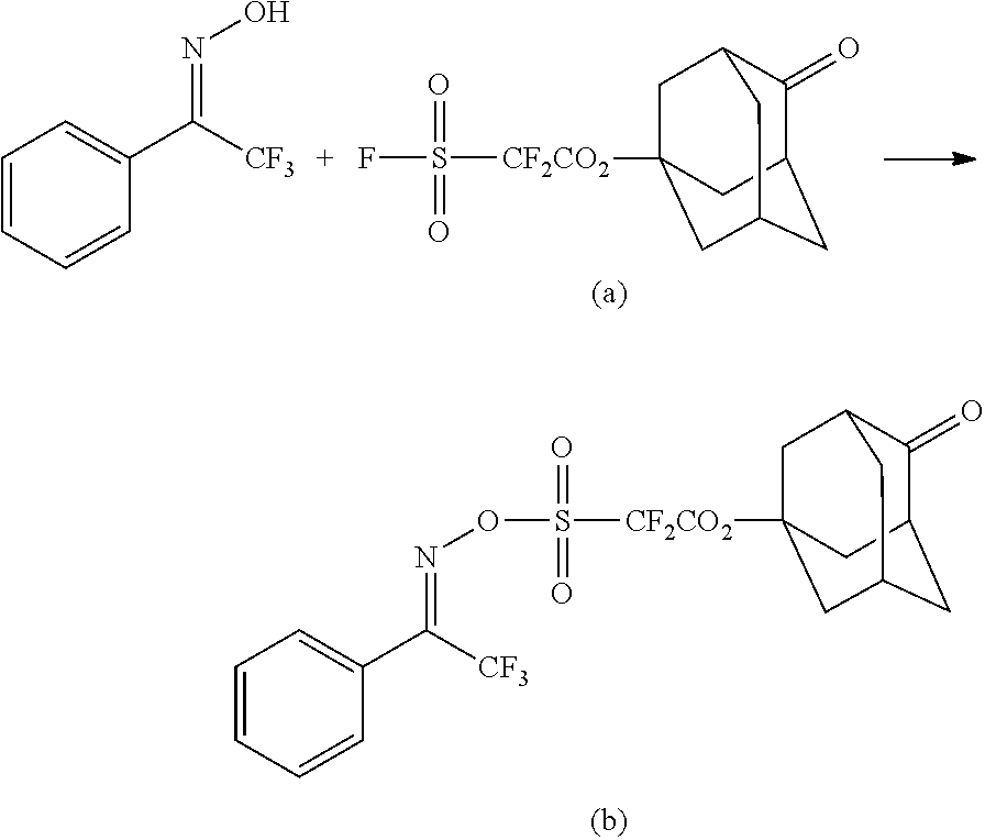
C1=CC=CC(C([CF3])=NO)=C1.FS(=O)(=O)[CF2CO2]C12CC3C(=O)C(CC(C1)C3)C2.O(S(=O)(=O)[CF2CO2]C12CC3C(=O)C(CC(C1)C3)C2)N=C(C1=CC=CC=C1)[CF3]
